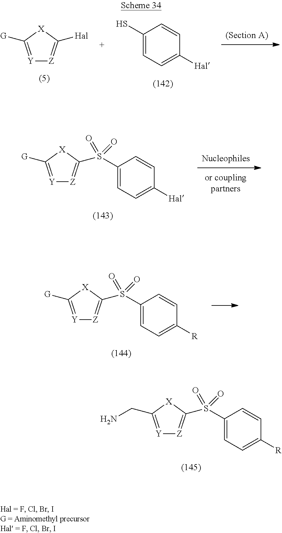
[Y]1=C([G])[X]C([Hal])=[Z]1.C1=C(S)C=CC([Hal])=C1.[(Section A)].C1=C(S(C2=[Z][Y]=C(CN)[X]2)(=O)=O)C=CC([R])=C1.[Nucleophiles].C1=C(S(C2=[Z][Y]=C([G])[X]2)(=O)=O)C=CC([Hal])=C1.C1=C(S(C2=[Z][Y]=C([G])[X]2)(=O)=O)C=CC([R])=C1
